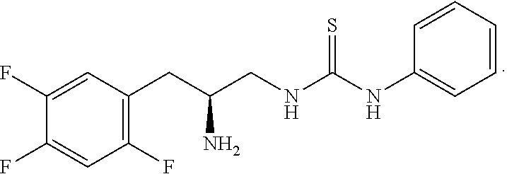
C1(F)=CC(CC(CNC(NC2=CC=CC=C2)=S)N)=C(F)C=C1F
